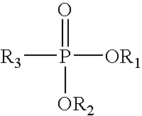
[R3]P([OR1])(=O)[OR2]
